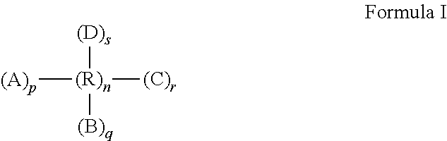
[(R)n]([(B)q])([(D)s])([(A)p])[(C)r]
